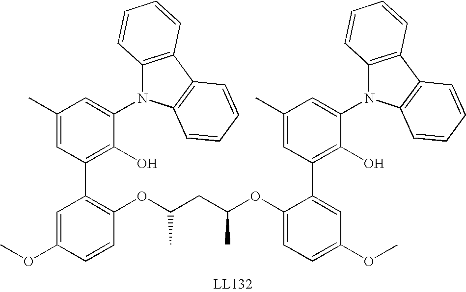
C1(OC(CC(OC2=C(C3=C(O)C(N4C5=C(C6=C4C=CC=C6)C=CC=C5)=CC(C)=C3)C=C(OC)C=C2)C)C)=CC=C(OC)C=C1C1=C(O)C(N2C3=C(C4=C2C=CC=C4)C=CC=C3)=CC(C)=C1
